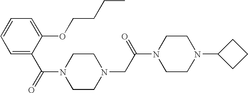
C(N1CCN(CC(N2CCN(C3CCC3)CC2)=O)CC1)(=O)C1=CC=CC=C1OCCCC
